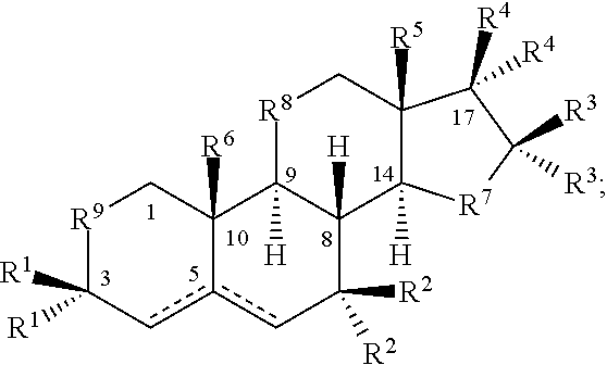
[R9]1C([R1])([R1])cc2cC([R2])([R2])C3([H])C([H])(C2([R6])C1)[R8]CC1([R5])C3([H])[R7]C([R3])([R3])C1([R4])[R4]
